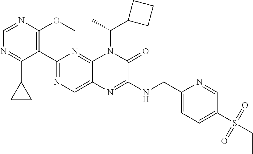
C1(C2=NC=C3C(=N2)N(C(C2CCC2)C)C(=O)C(NCC2=CC=C(S(CC)(=O)=O)C=N2)=N3)=C(OC)N=CN=C1C1CC1
